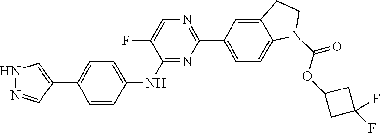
C1=CC(NC2=NC(C3=CC=C4C(=C3)CCN4C(OC3CC(F)(F)C3)=O)=NC=C2F)=CC=C1C1=CNN=C1
